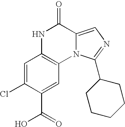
C1=C(Cl)C(C(=O)O)=CC2=C1NC(=O)C1=CN=C(C3CCCCC3)N21
